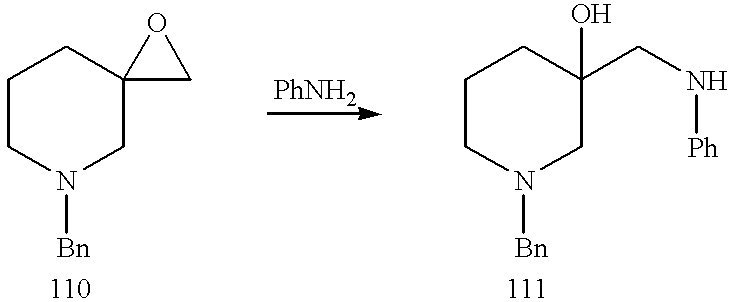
C1CN([Bn])CC2(C1)CO2.C1CN([Bn])CC(CN[Ph])(O)C1
